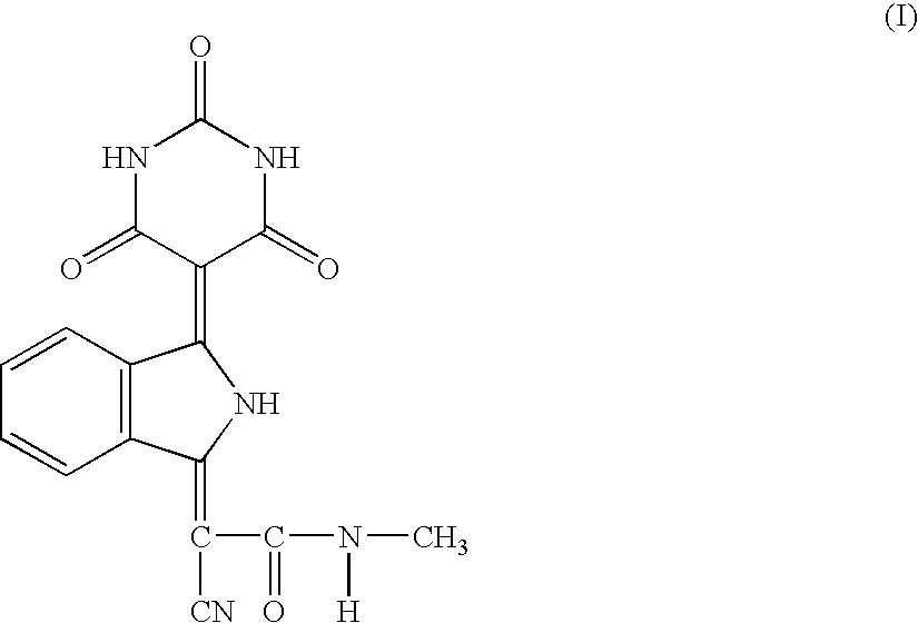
N1C(=O)C(=C2C3=C(C=CC=C3)C(=C(C(N([H])C)=O)[CN])N2)C(=O)NC1=O
